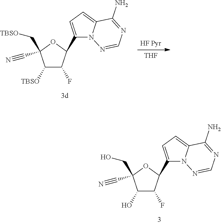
C1(O)C(F)C(C2=CC=C3N2N=CN=C3N)OC1(CO)C#N.C1([TBSO])C(F)C(C2=CC=C3N2N=CN=C3N)OC1(C[TBSO])C#N.[THF]
